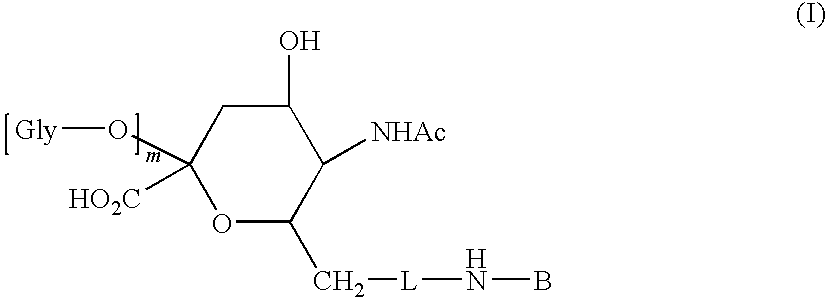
O1C(C[L]NB)C([NHAc])C(O)CC1([HO2C])O[Gly]
